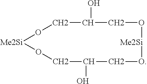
C1C(O)CO[Me2Si]OCC(O)CO[Me2Si]O1
